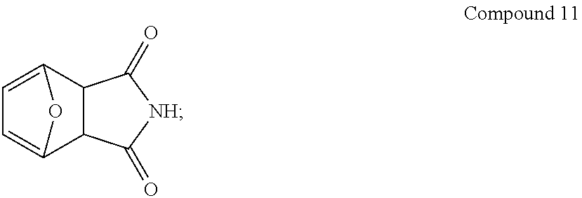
C1=C2C3C(C(=C1)O2)C(=O)[NH]C3=O
